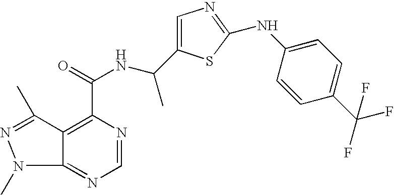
C12=C(C(NC(C)C3=CN=C(NC4=CC=C(C(F)(F)F)C=C4)S3)=O)N=CN=C1N(C)N=C2C
